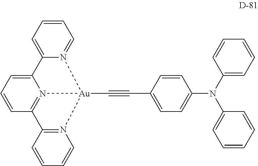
C12=CC=CC3=N1[Au](C#CC1=CC=C(N(C4=CC=CC=C4)C4=CC=CC=C4)C=C1)(N1=C3C=CC=C1)N1=CC=CC=C21
